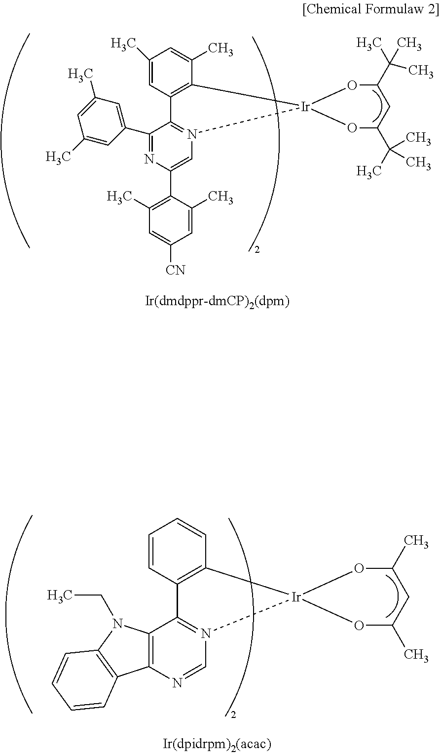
C1=C(C2=NC(C3=C(C)C=C([CN])C=C3C)=CN3=C2C2=C(C(C)=CC(C)=C2)[Ir]32OC(C(C)(C)C)CC(C(C)(C)C)O2)C=C(C)C=C1C.C1=CC2=C(C=C1)[Ir]1(N3=C2C2=C(N=C3)C3=C(N2CC)C=CC=C3)OC(C)CC(C)O1
